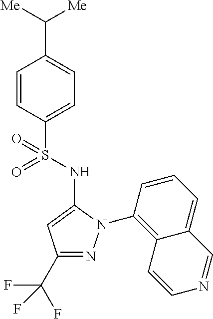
C1=CC(S(=O)(NC2=CC(C(F)(F)F)=NN2C2=C3C(=CC=C2)C=NC=C3)=O)=CC=C1C([Me])[Me]
